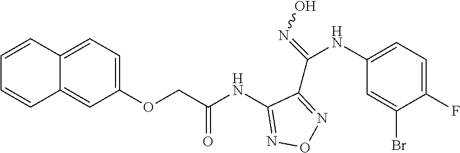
C1(NC(COC2=CC=C3C(=C2)C=CC=C3)=O)=NON=C1C(=NO)NC1=CC=C(F)C(Br)=C1
